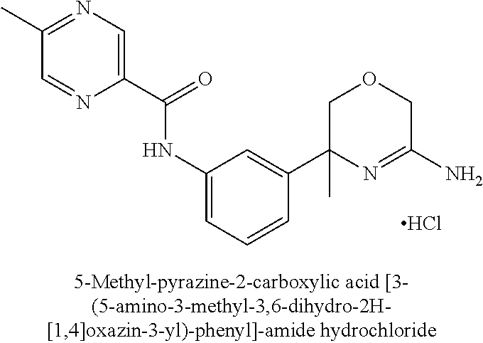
Cl.C1(C(=O)NC2=CC=CC(C3(C)N=C(N)COC3)=C2)=CN=C(C)C=N1
